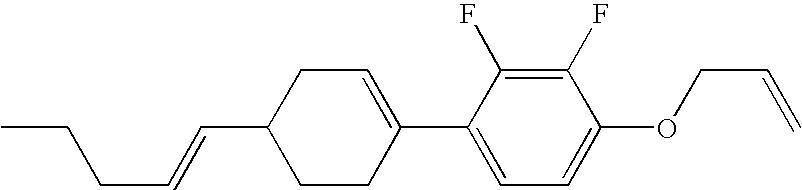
C1(F)=C(F)C(C2=CCC(C=CCCC)CC2)=CC=C1OCC=C
